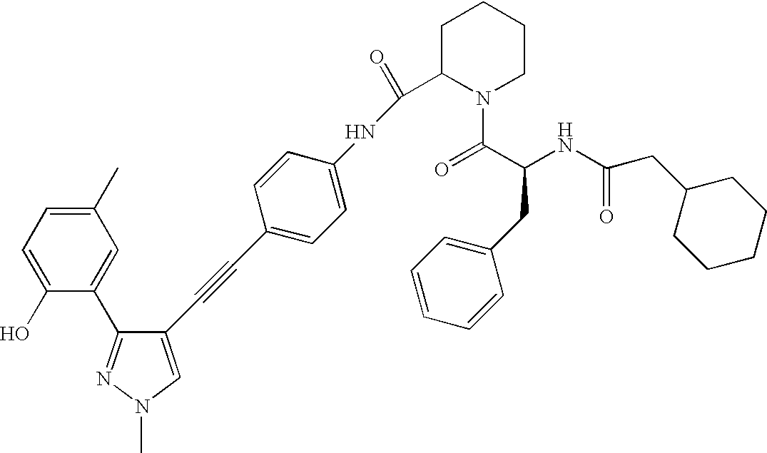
C1(O)=CC=C(C)C=C1C1=NN(C)C=C1C#CC1=CC=C(NC(C2N(C(C(NC(=O)CC3CCCCC3)CC3=CC=CC=C3)=O)CCCC2)=O)C=C1
